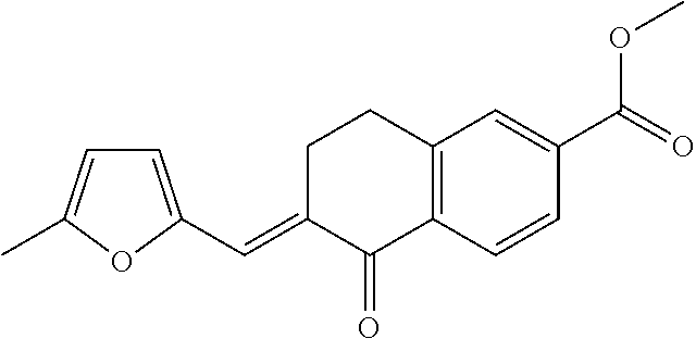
C1C(=CC2=CC=C(C)O2)C(=O)C2=C(C1)C=C(C(=O)OC)C=C2
